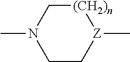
[(CH2)n]1CN(C)CC[Z]1C
